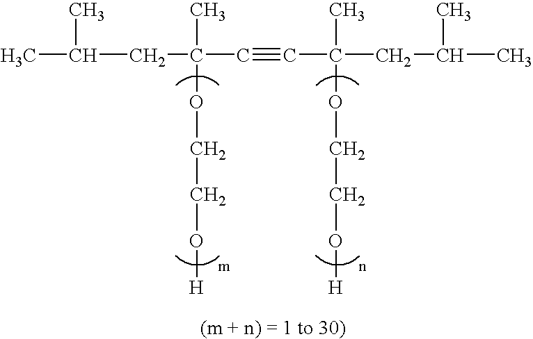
CC(CC(C#CC(CC(C)C)(OCCO[H])C)(C)OCCO[H])C
